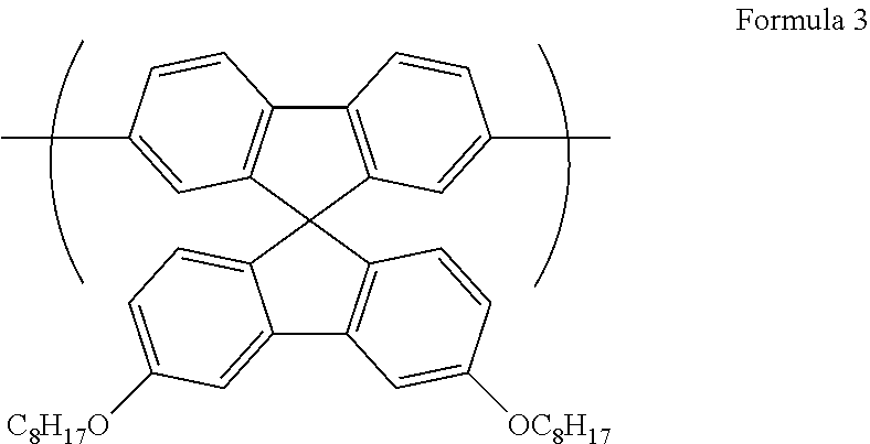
C12=C(C=C(C)C=C1)C1(C3=C2C=CC(C)=C3)C2=CC=C([C8H17O])C=C2C2=C1C=CC([OC8H17])=C2
